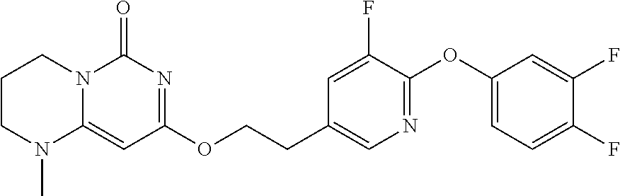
C1CN(C)C2=CC(OCCC3=CN=C(OC4=CC=C(F)C(F)=C4)C(F)=C3)=NC(=O)N2C1
